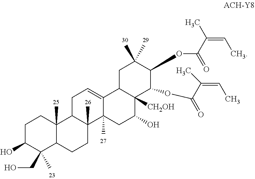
C1C(O)C(C)(CO)C2C(C)(C1)C1C(C)(CC2)C2(C)C(=CC1)C1C([CH2OH])(C(O)C2)C(OC(C(C)=CC)=O)C(OC(C(C)=CC)=O)C(C)(C)C1
